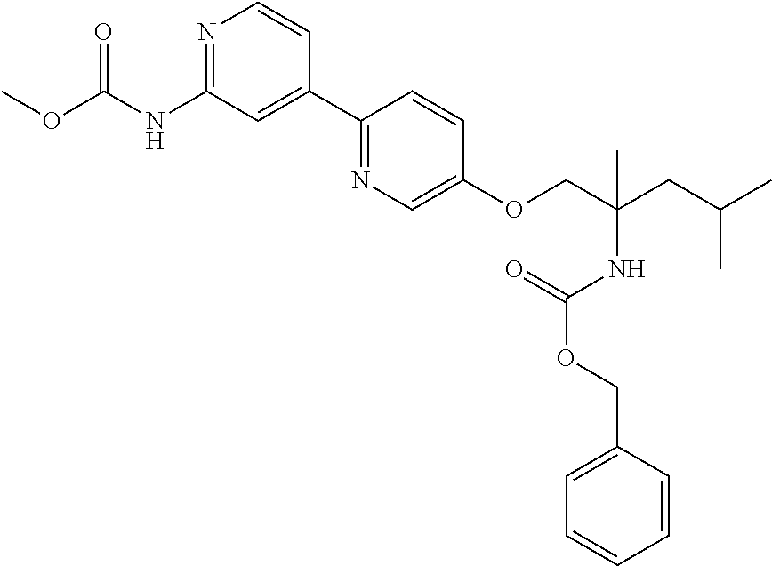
C1(C2=CC(NC(=O)OC)=NC=C2)=NC=C(OCC(CC(C)C)(NC(=O)OCC2=CC=CC=C2)C)C=C1
